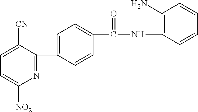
C1(C2=CC=C(C(NC3=C(N)C=CC=C3)=O)C=C2)=NC([NO2])=CC=C1[CN]
